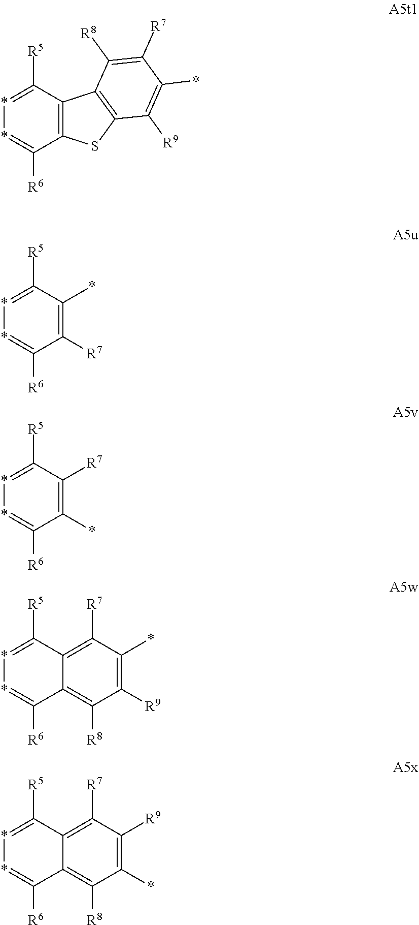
C12=C(C([R5])=**=C1[R6])C1=C(S2)C([R9])=C(*)C([R7])=C1[R8].C1([R7])=C(*)C([R5])=**=C1[R6].C1(*)=C([R7])C([R5])=**=C1[R6].C12=C([R8])C([R9])=C(*)C([R7])=C1C([R5])=**=C2[R6].C12=C([R8])C(*)=C([R9])C([R7])=C1C([R5])=**=C2[R6]
